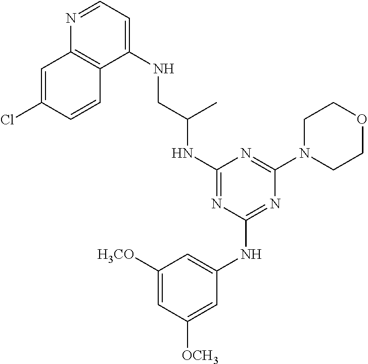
N1=CC=C(NCC(NC2=NC(NC3=CC([H3CO])=CC([OCH3])=C3)=NC(N3CCOCC3)=N2)C)C2=C1C=C(Cl)C=C2
